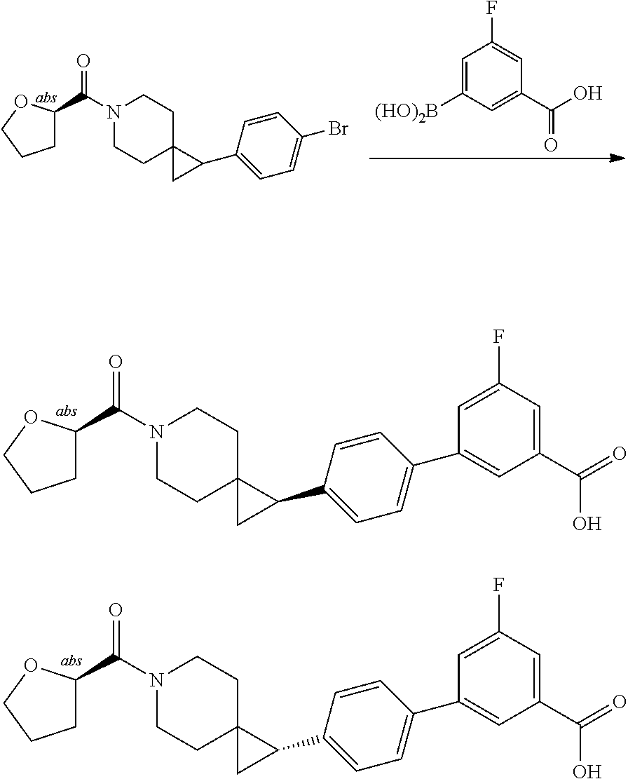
C1C(C(N2CCC3(CC2)CC3C2=CC=C(Br)C=C2)=O)OCC1.C1=C([(HO)2B])C=C(C(=O)O)C=C1F.C1C(C(N2CCC3(CC2)CC3C2=CC=C(C3=CC(C(O)=O)=CC(F)=C3)C=C2)=O)OCC1.C1C(C(N2CCC3(CC2)CC3C2=CC=C(C3=CC(C(O)=O)=CC(F)=C3)C=C2)=O)OCC1
